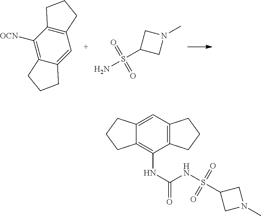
C12=C(C([OCN])=C3C(=C1)CCC3)CCC2.C1(S(N)(=O)=O)CN(C)C1.C1(S(NC(NC2=C3C(=CC4=C2CCC4)CCC3)=O)(=O)=O)CN(C)C1
